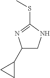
C1(C2CNC(SC)=N2)CC1
